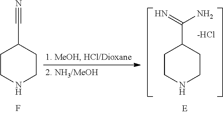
C1CNCCC1C#N.F.C1CNCCC1C(=N)N.[-HCl]
